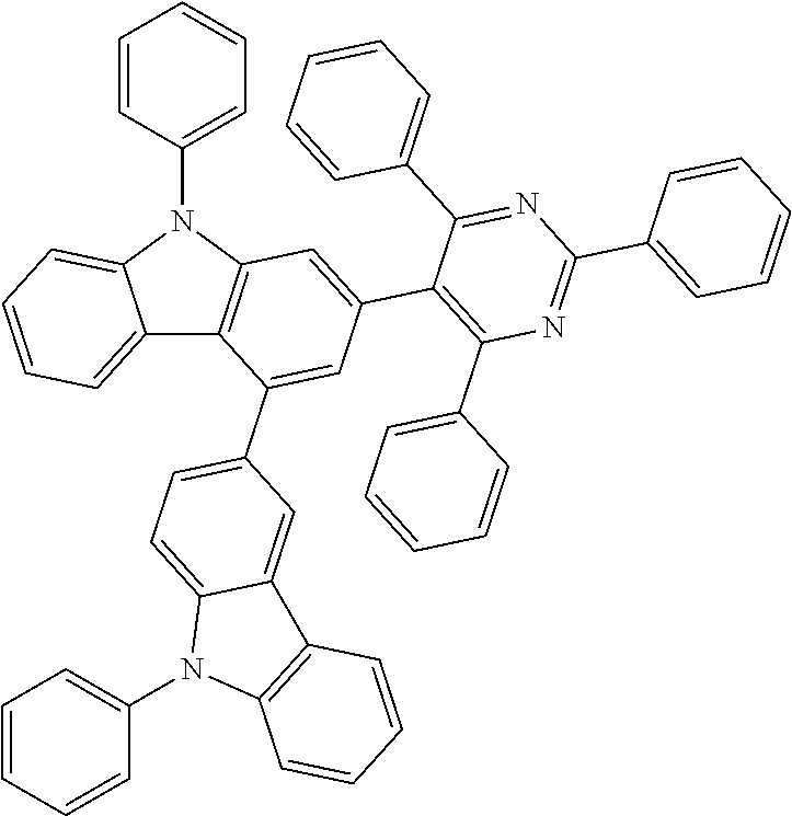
C12=CC=CC=C1N(C1=CC=CC=C1)C1=C2C(C2=CC=C3C(=C2)C2=C(N3C3=CC=CC=C3)C=CC=C2)=CC(C2=C(C3=CC=CC=C3)N=C(C3=CC=CC=C3)N=C2C2=CC=CC=C2)=C1
